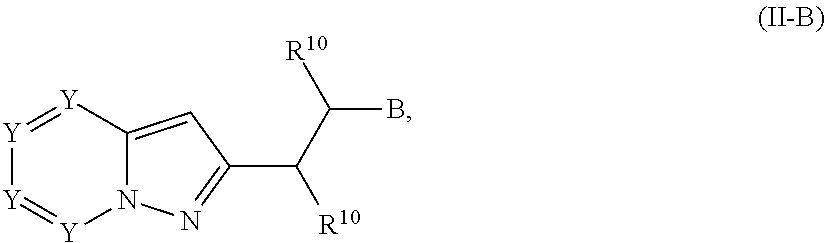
[Y]1=[Y]C2=CC(C([R10])C(B)[R10])=NN2[Y]=[Y]1
